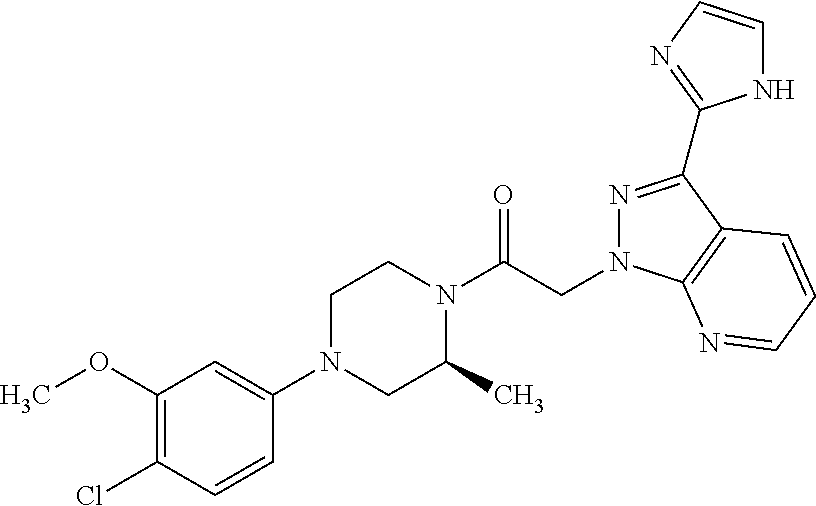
COC1=C(Cl)C=CC(N2CC(C)N(C(CN3N=C(C4=NC=CN4)C4=C3N=CC=C4)=O)CC2)=C1
